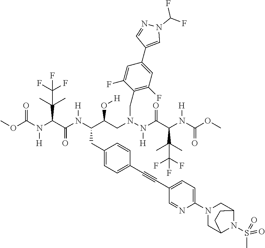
COC(N(C(C(N(C(C(CN(N(C(C(N(C(OC)=O)[H])C(C)(C)C(F)(F)F)=O)[H])CC1=C(F)C=C(C2=CN(C(F)F)N=C2)C=C1F)O[H])CC1=CC=C(C#CC2=CC=C(N3CC4N(S(C)(=O)=O)C(C3)CC4)N=C2)C=C1)[H])=O)C(C)(C)C(F)(F)F)[H])=O
